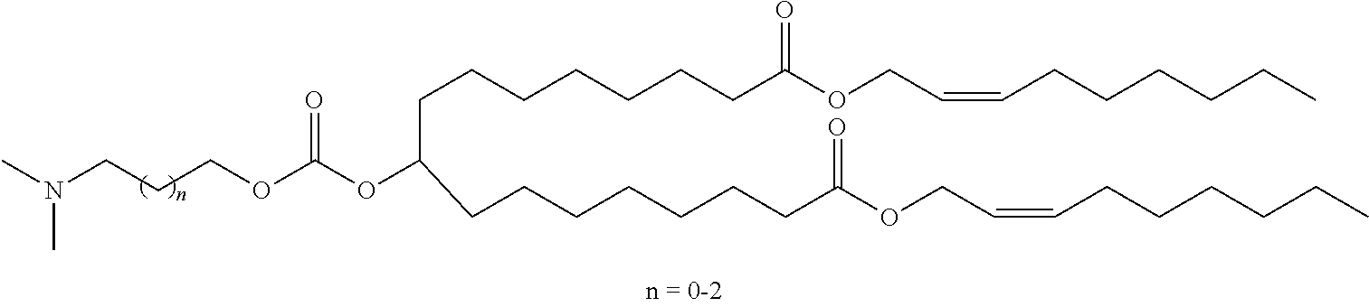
N(CCCOC(OC(CCCCCCCC(OCC=CCCCCCC)=O)CCCCCCCC(OCC=CCCCCCC)=O)=O)(C)C
